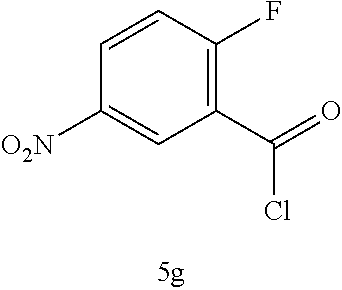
C1(C(=O)Cl)=C(F)C=CC([O2N])=C1
